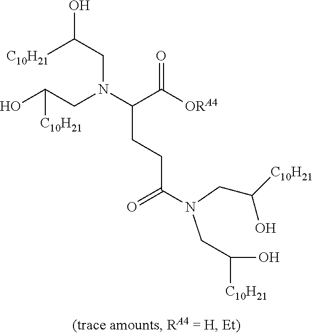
OC(CN(C(C([ORA4])=O)CCC(=O)N(CC([C10H21])O)CC(O)[C10H21])CC(O)[C10H21])[C10H21]
